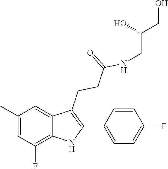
C1(C)=CC(F)=C2C(=C1)C(CCC(=O)NCC(CO)O)=C(C1=CC=C(F)C=C1)N2
